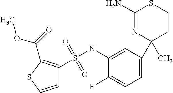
S(NC1=CC(C2(C)CCSC(N)=N2)=CC=C1F)(=O)(=O)C1=C(C(OC)=O)SC=C1
